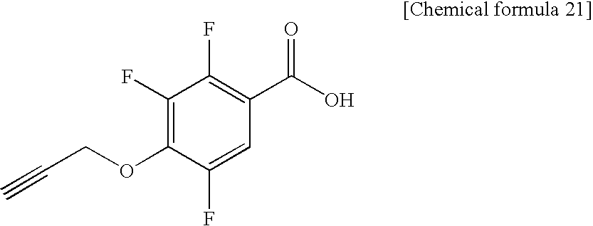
C1(F)=C(OCC#C)C(F)=CC(C(O)=O)=C1F
